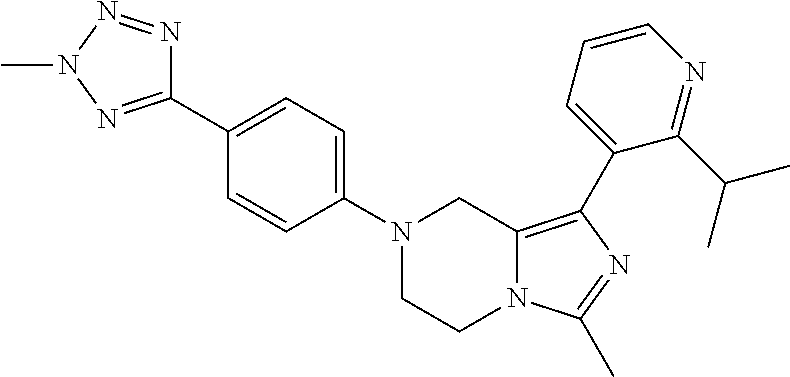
N1(C2=CC=C(C3=NN(C)N=N3)C=C2)CCN2C(=C(C3=CC=CN=C3C(C)C)N=C2C)C1
